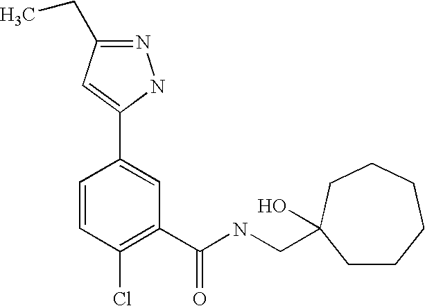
C1=CC(Cl)=C(C(NCC2(O)CCCCCC2)=O)C=C1C1=CC(CC)=NN1
